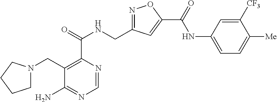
C1=NC(C(=O)NCC2=NOC(C(=O)NC3=CC=C([Me])C([CF3])=C3)=C2)=C(CN2CCCC2)C(N)=N1
